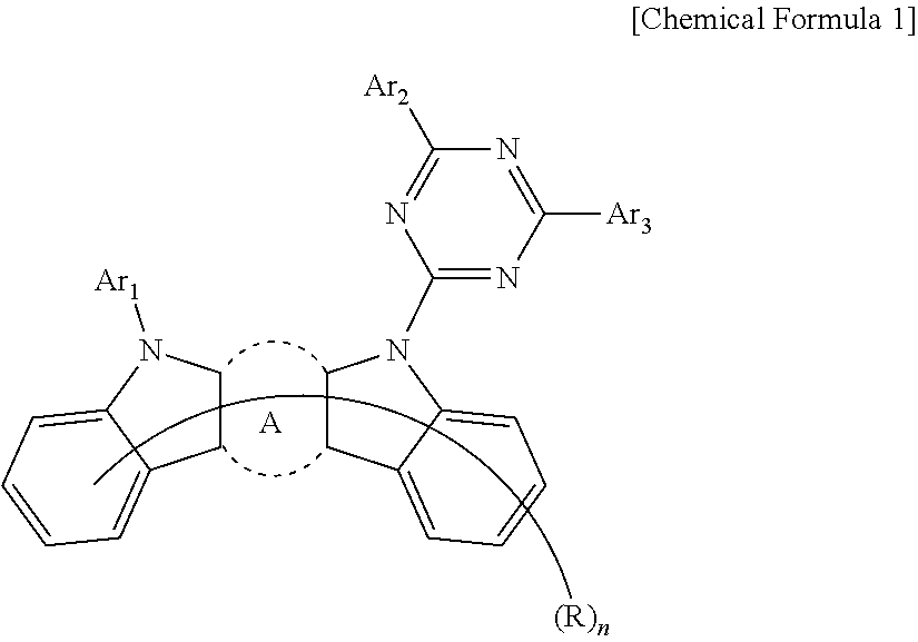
C1CC2=CC=CC=C2N1C1=NC([Ar3])=NC([Ar2])=N1.C1CC2=CC=CC=C2N1[Ar1].[A]
